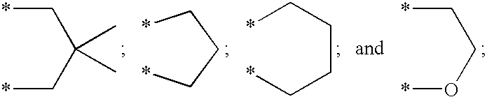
*CC(C*)(C)C.*CCC*.*CCCC*.*CCO*
